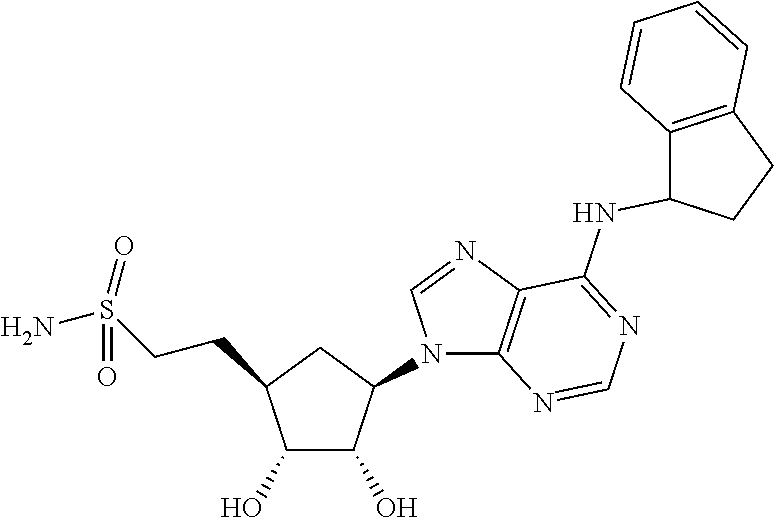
C1(O)C(O)C(N2C3=C(N=C2)C(NC2C4=C(CC2)C=CC=C4)=NC=N3)CC1CCS(N)(=O)=O
